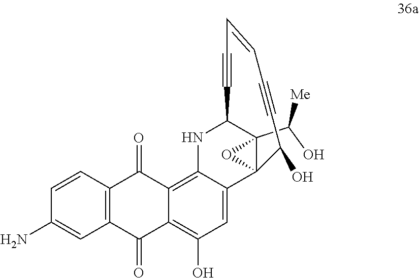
C12(C(O)[Me])C3(C4=CC(O)=C5C(=O)C6=C(C(=O)C5=C4NC1C#CC=CC#CC3O)C=CC(N)=C6)O2
